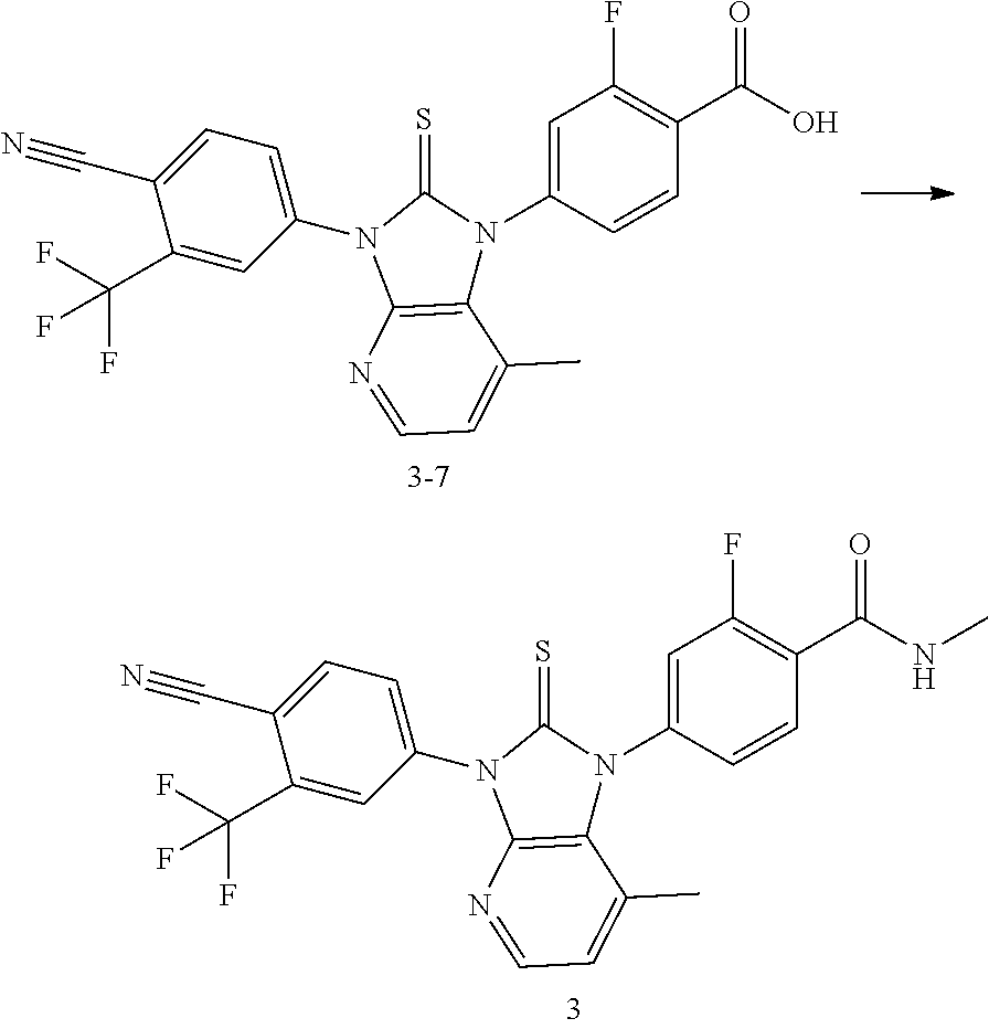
C1(C(F)(F)F)=CC(N2C3=C(N(C4=CC(F)=C(C(O)=O)C=C4)C2=S)C(C)=CC=N3)=CC=C1C#N.C1(C(F)(F)F)=CC(N2C3=C(N(C4=CC(F)=C(C(NC)=O)C=C4)C2=S)C(C)=CC=N3)=CC=C1C#N
